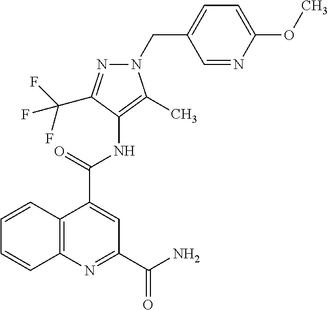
C12=C(N=C(C(=O)N)C=C1C(=O)NC1=C(C)N(CC3=CC=C(OC)N=C3)N=C1C(F)(F)F)C=CC=C2
